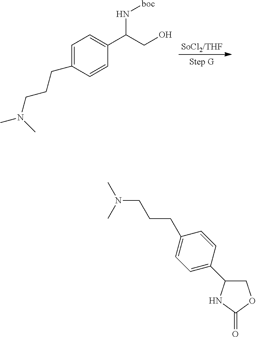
C1=C(CCCN(C)C)C=CC(C(N[boc])CO)=C1.[SoCl2/THF].C1C(C2=CC=C(CCCN(C)C)C=C2)NC(=O)O1
